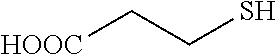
[HOOC]CCS
